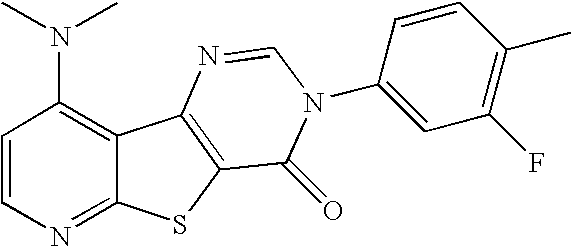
C1=CN=C2C(=C1N(C)C)C1=C(S2)C(=O)N(C2=CC(F)=C(C)C=C2)C=N1
